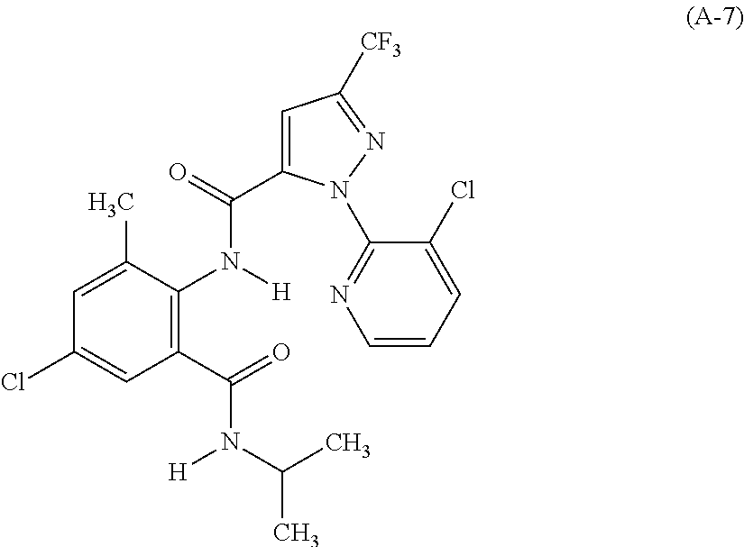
C1(C(=O)N(C(C)C)[H])=C(N(C(=O)C2=CC([CF3])=NN2C2=NC=CC=C2Cl)[H])C(C)=CC(Cl)=C1
